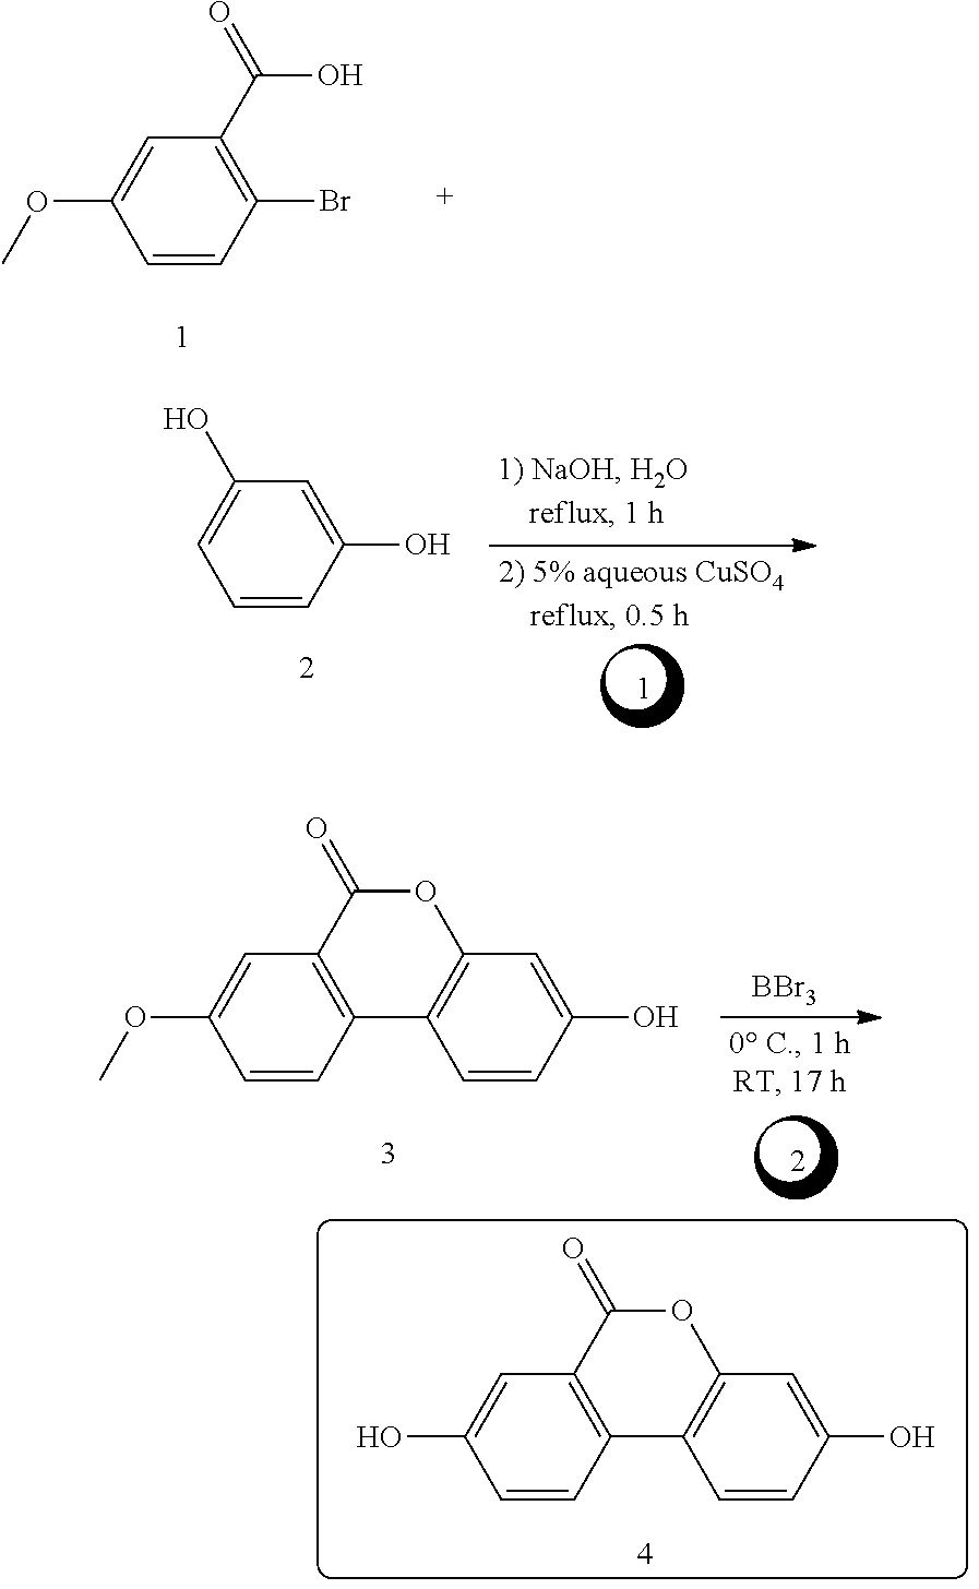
C1=CC(Br)=C(C(=O)O)C=C1OC.C1=CC(O)=CC(O)=C1.C1=CC2=C(C=C1OC)C(=O)OC1=C2C=CC(O)=C1.[BBr3].C1=CC2=C(C=C1O)C(=O)OC1=C2C=CC(O)=C1
